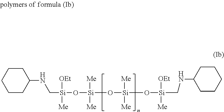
C1CCCCC1NC[Si]([OEt])([Me])O[Si]([Me])([Me])O[Si]([Me])([Me])O[Si]([OEt])([Me])CNC1CCCCC1
